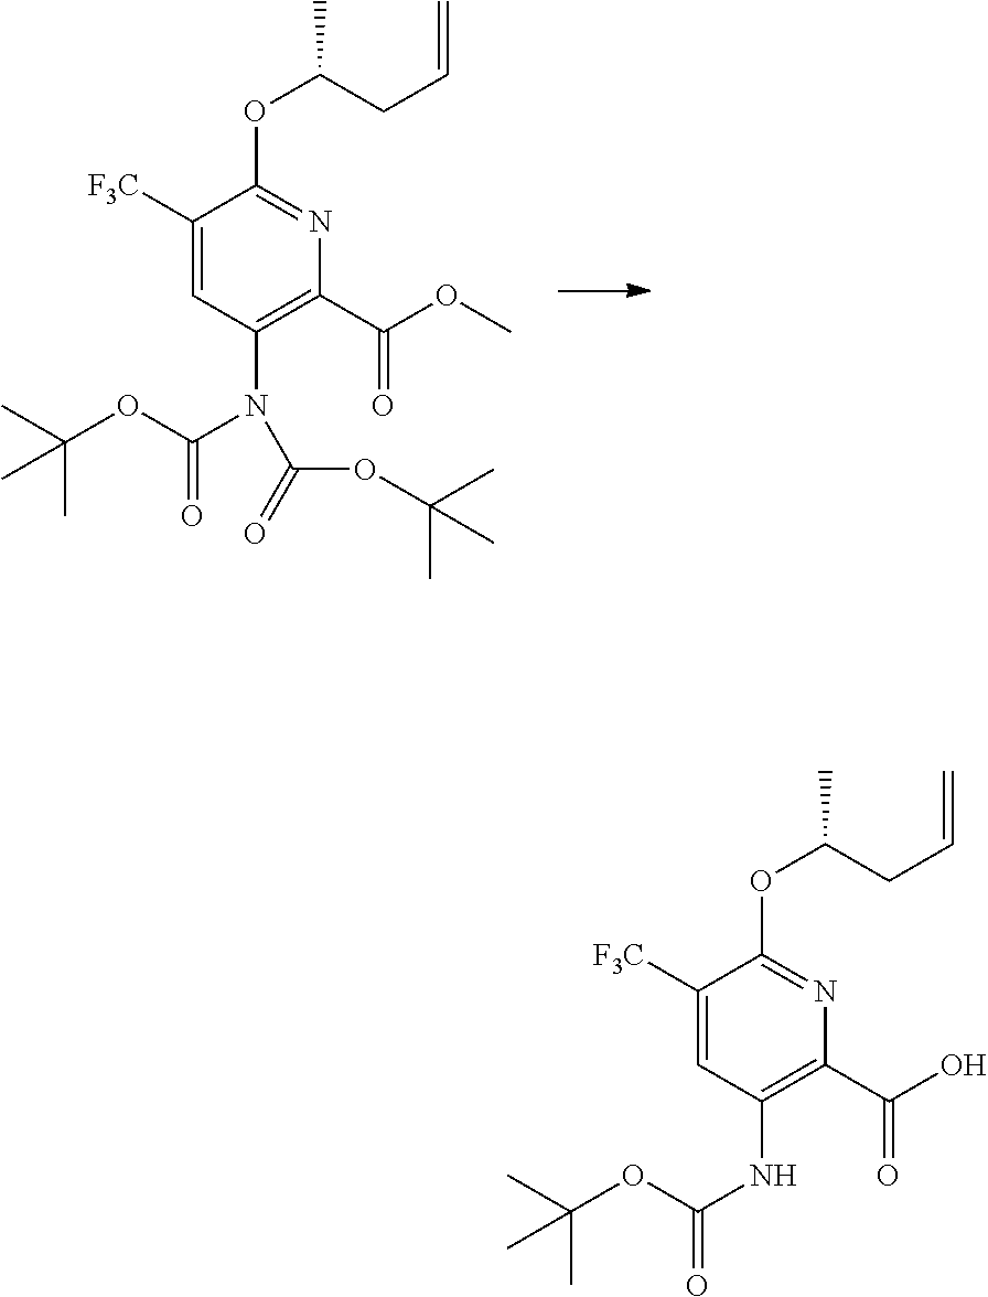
C(C1=C(NC(OC(C)(C)C)=O)C=C([F3C])C(OC(C)CC=C)=N1)(O)=O.C(C1=C(N(C(OC(C)(C)C)=O)C(=O)OC(C)(C)C)C=C([F3C])C(OC(C)CC=C)=N1)(OC)=O
